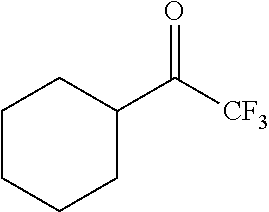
C1(C([CF3])=O)CCCCC1
